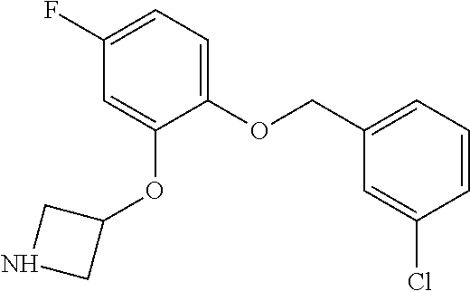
C(OC1=CC=C(F)C=C1OC1CNC1)C1=CC=CC(Cl)=C1
